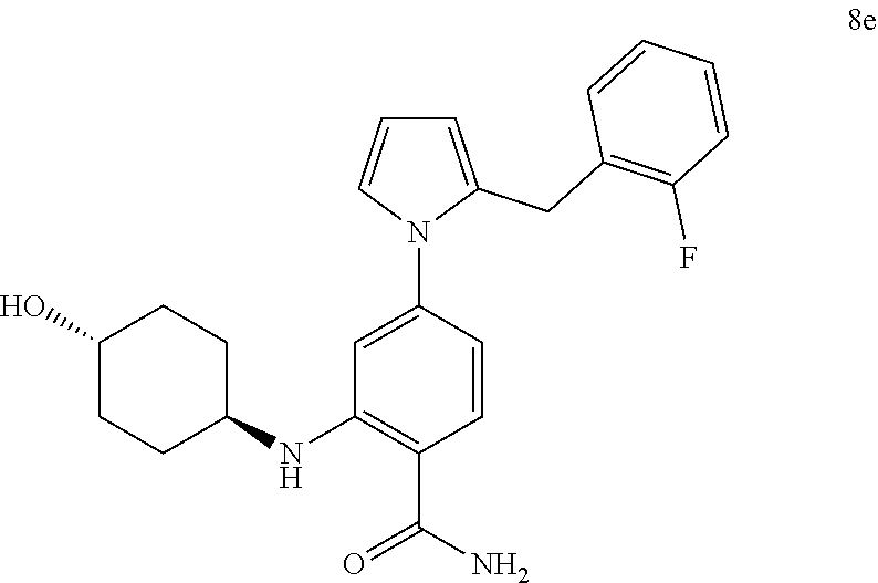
C1(O)CCC(NC2=C(C(N)=O)C=CC(N3C(CC4=C(F)C=CC=C4)=CC=C3)=C2)CC1
